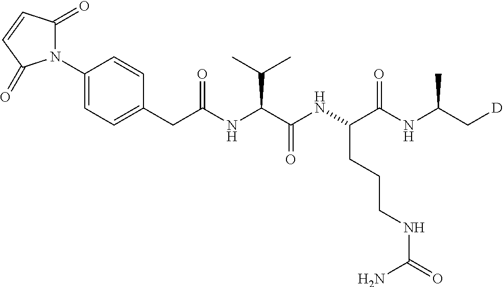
C(C(NC(C(NC(C(NC(C[D])C)=O)CCCNC(=O)N)=O)C(C)C)=O)C1=CC=C(N2C(=O)C=CC2=O)C=C1
